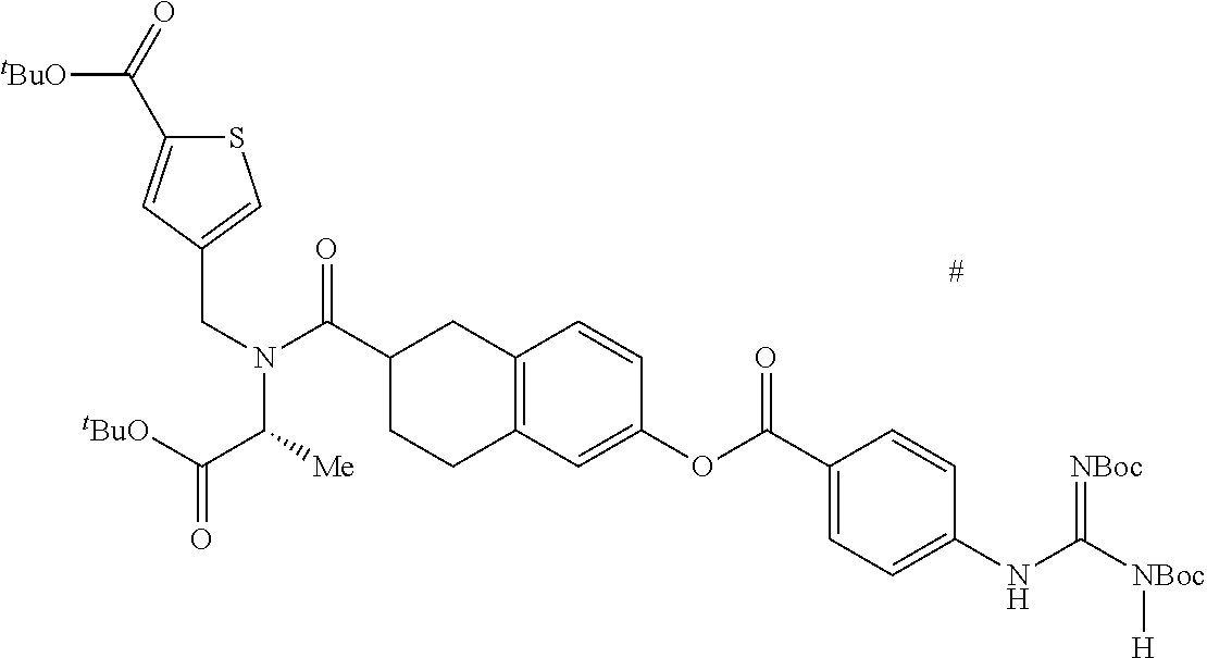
C(C1CCC2=C(C1)C=CC(OC(C1=CC=C(NC([NBoc][H])=[NBoc])C=C1)=O)=C2)(=O)N(CC1=CSC(C(=O)[tBuO])=C1)C(C(=O)[tBuO])[Me]
